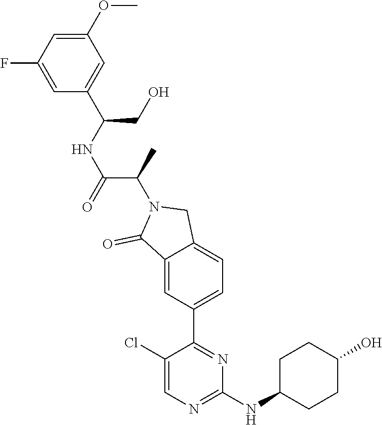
C1(NC2CCC(O)CC2)=NC=C(Cl)C(C2=CC=C3C(=C2)C(=O)N(C(C(=O)NC(C2=CC(OC)=CC(F)=C2)CO)C)C3)=N1
